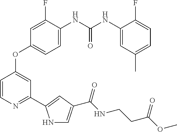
C1=C(NC(NC2=CC(C)=CC=C2F)=O)C(F)=CC(OC2=CC(C3=CC(C(NCCC(OC)=O)=O)=CN3)=NC=C2)=C1
